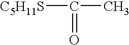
[C5H11S]C(C)=O
